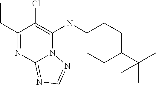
C1(CC)=NC2=NC=NN2C(NC2CCC(C(C)(C)C)CC2)=C1Cl
